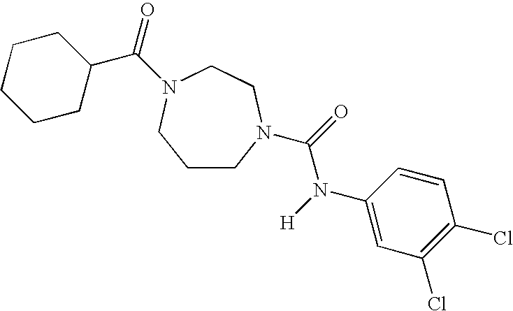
C1CN(C(=O)N([H])C2=CC(Cl)=C(Cl)C=C2)CCN(C(=O)C2CCCCC2)C1
